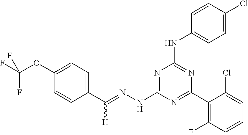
C1(C(=NNC2=NC(NC3=CC=C(Cl)C=C3)=NC(C3=C(F)C=CC=C3Cl)=N2)[H])=CC=C(OC(F)(F)F)C=C1
